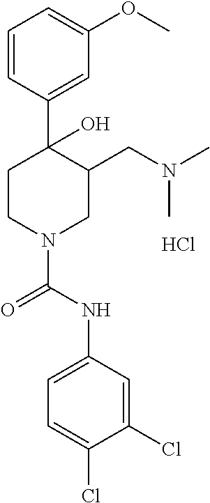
C1=CC(C2(O)CCN(C(NC3=CC=C(Cl)C(Cl)=C3)=O)CC2CN(C)C)=CC(OC)=C1.Cl
